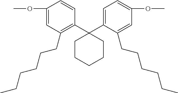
C1(OC)=CC(CCCCCC)=C(C2(C3=CC=C(OC)C=C3CCCCCC)CCCCC2)C=C1
